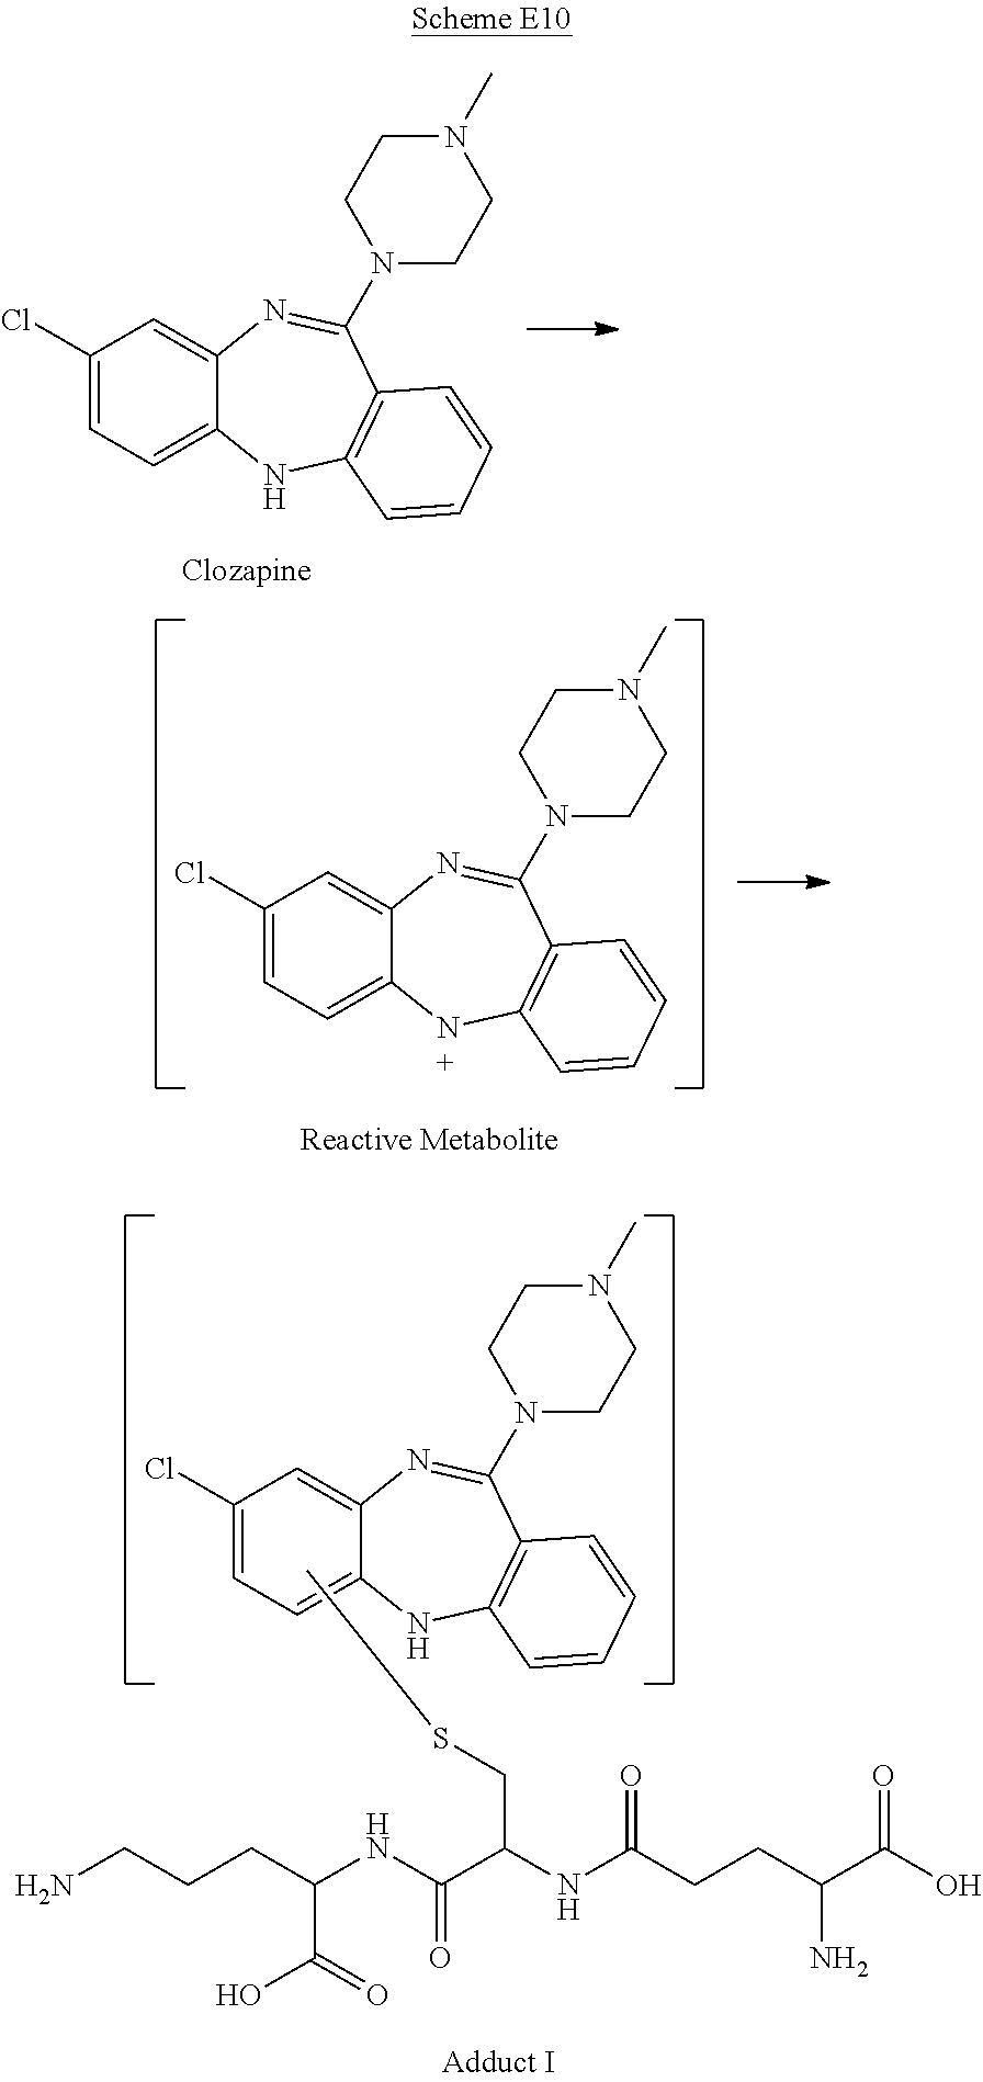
C1(Cl)=CC=C2C(=C1)N=C(N1CCN(C)CC1)C1=C(N2)C=CC=C1.C1(Cl)=CC=C2C(=C1)N=C(N1CCN(C)CC1)C1=C(N2)C=CC=C1.S(CC(C(NC(CCCN)C(=O)O)=O)NC(CCC(C(O)=O)N)=O)C.C1(Cl)=CC=C2C(=C1)N=C(N1CCN(C)CC1)C1=C(N2)C=CC=C1
